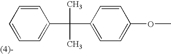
C1=CC=CC(C(C2=CC=C(OC)C=C2)(C)C)=C1
